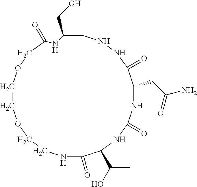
C1NNC(=O)C(CC(N)=O)NC(=O)NC(C(O)C)C(=O)NCCOCCOCC(=O)NC1CO
